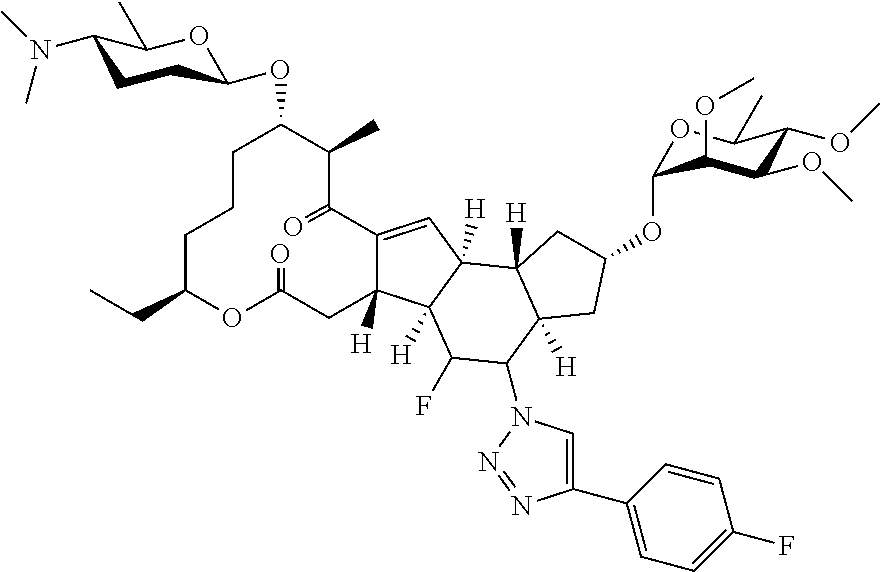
C1CCC(CC)OC(=O)CC2([H])C(=CC3([H])C2([H])C(F)C(N2C=C(C4=CC=C(F)C=C4)N=N2)C2([H])C3([H])CC(OC3OC(C)C(OC)C(OC)C3OC)C2)C(=O)C(C)C1OC1CCC(N(C)C)C(C)O1
